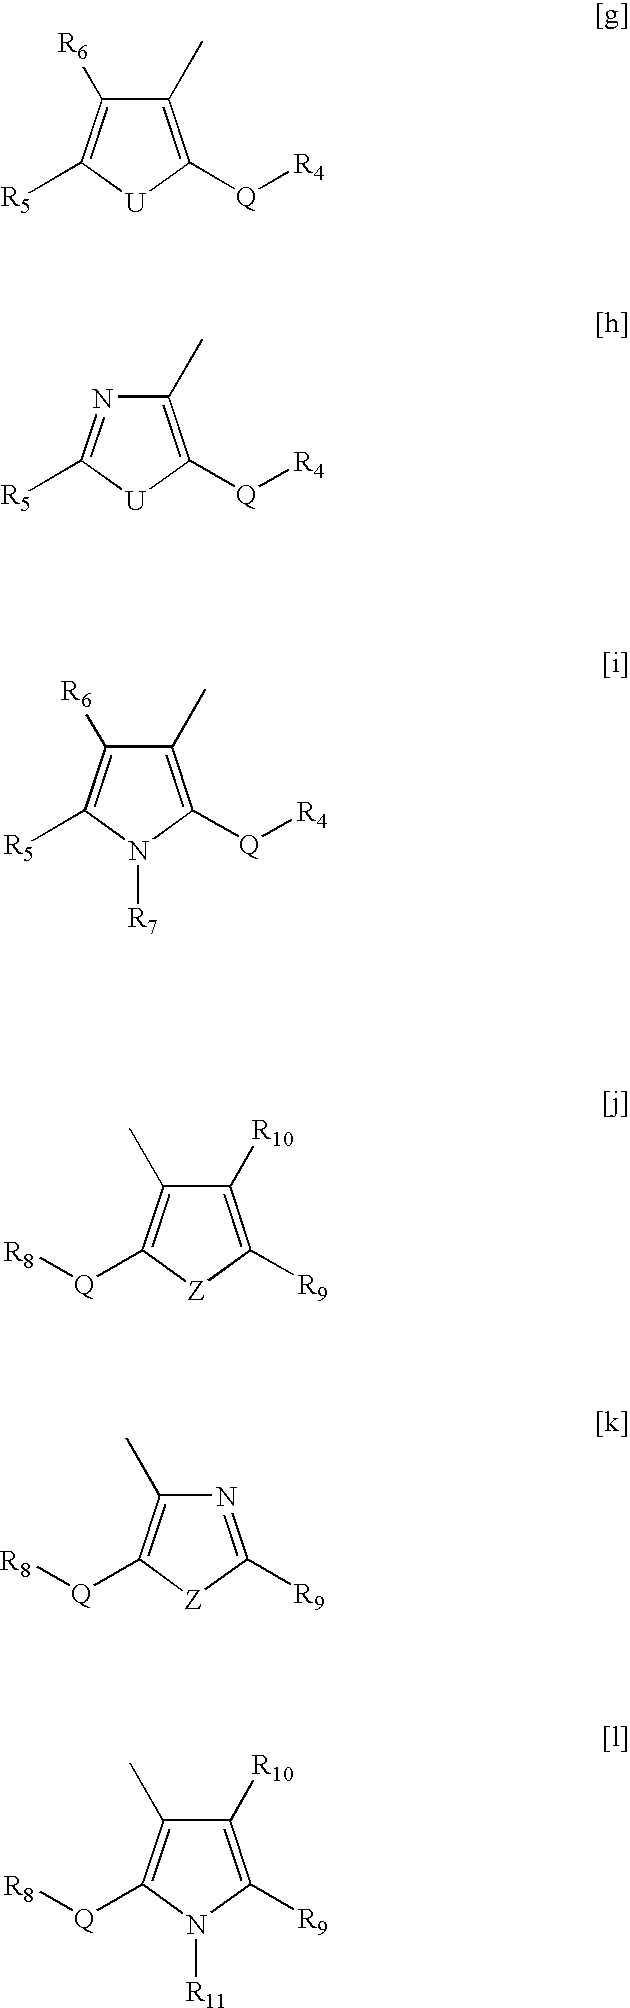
C1([R10])=C([R9])[Z]C([Q][R8])=C1C.C1([R6])=C([R5])[U]C([Q][R4])=C1C.N1=C([R5])[U]C([Q][R4])=C1C.C1([R6])=C([R5])N([R7])C([Q][R4])=C1C.N1=C([R9])[Z]C([Q][R8])=C1C.C1([R10])=C([R9])N([R11])C([Q][R8])=C1C
